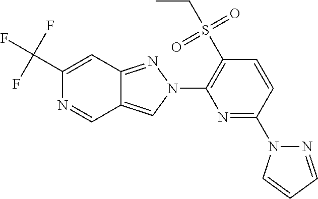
C1(C(F)(F)F)=CC2=NN(C3=C(S(=O)(=O)CC)C=CC(N4N=CC=C4)=N3)C=C2C=N1
